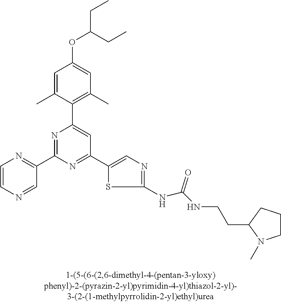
C1=C(C)C(C2=CC(C3=CN=C(NC(NCCC4N(C)CCC4)=O)S3)=NC(C3=NC=CN=C3)=N2)=C(C)C=C1OC(CC)CC
